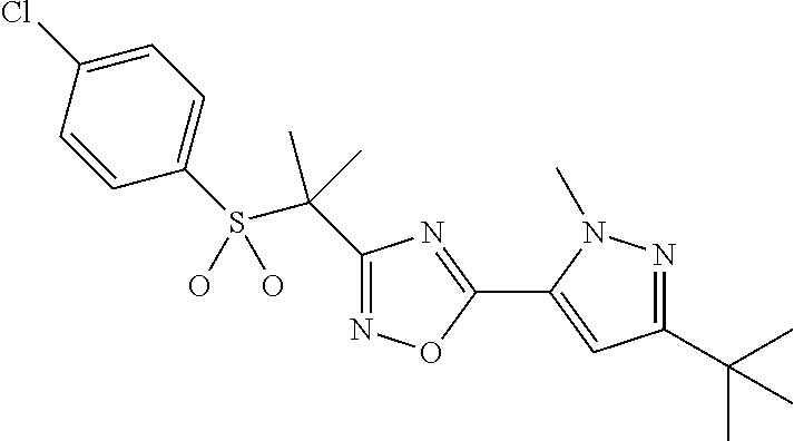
C1=C(Cl)C=CC(S(C(C2=NOC(C3=CC(C(C)(C)C)=NN3C)=N2)(C)C)(O)O)=C1
